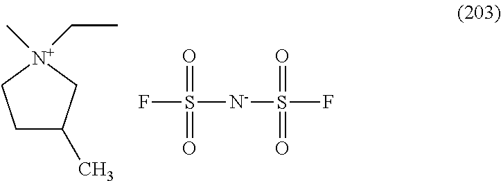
C1C(C)C[N+](C)(CC)C1.FS([N-]S(F)(=O)=O)(=O)=O
